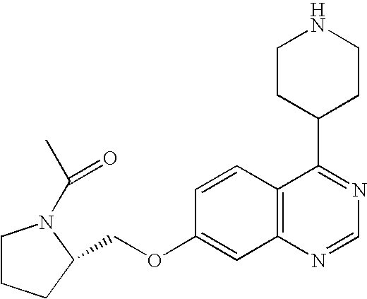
C12=C(N=CN=C1C1CCNCC1)C=C(OCC1CCCN1C(C)=O)C=C2
